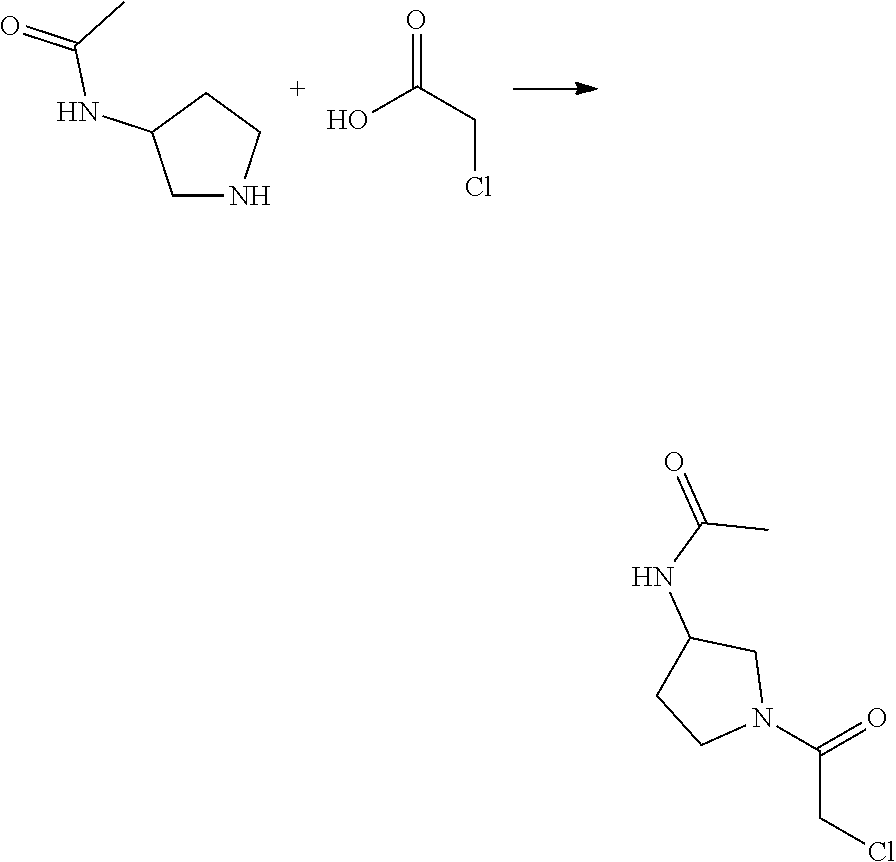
C1NCCC1NC(=O)C.OC(CCl)=O.N1(C(=O)CCl)CC(NC(=O)C)CC1
